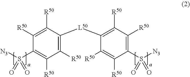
C1([R50])=C([L50]C2=C([R50])C([R50])=C(S([N3])(=O)=O)C([R50])=C2[R50])C([R50])=C([R50])C(S([N3])(=O)=O)=C1[R50]
